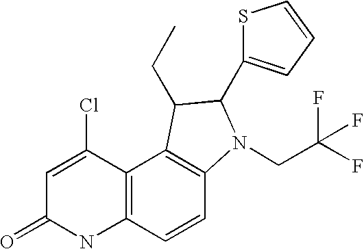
C1=C(Cl)C2=C(NC1=O)C=CC1=C2C(CC)C(C2=CC=CS2)N1CC(F)(F)F
